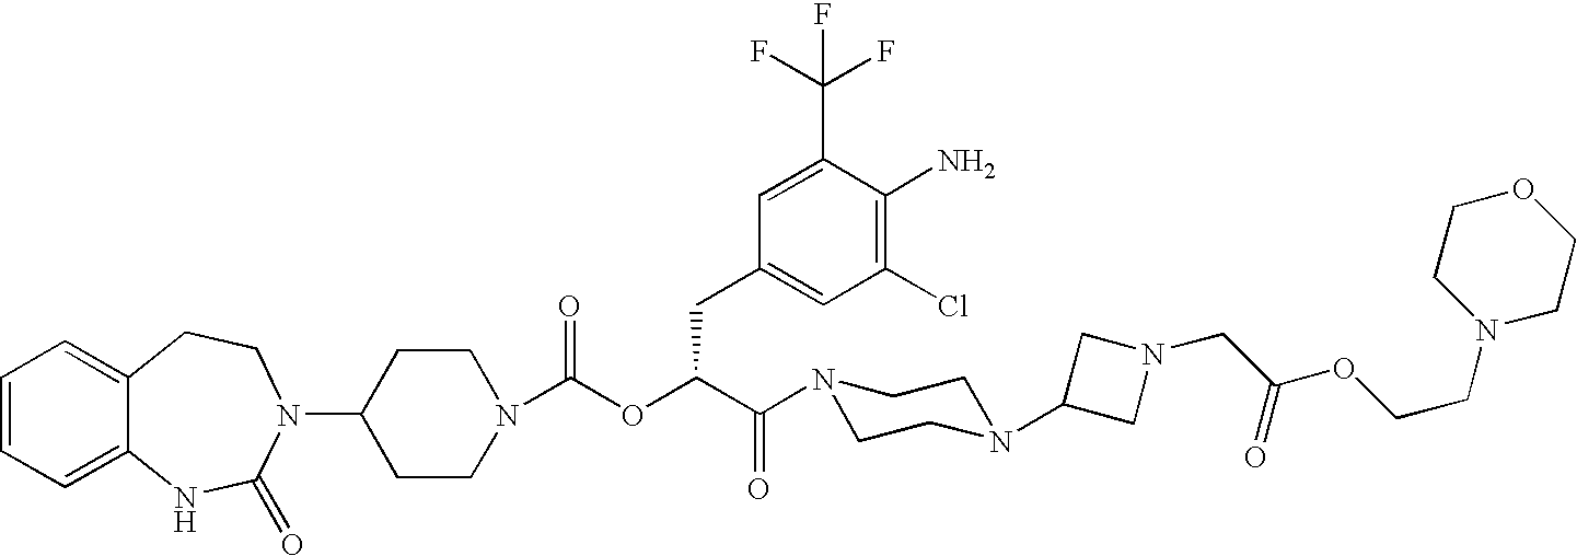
C1(N2C(=O)NC3=CC=CC=C3CC2)CCN(C(OC(C(N2CCN(C3CN(CC(OCCN4CCOCC4)=O)C3)CC2)=O)CC2=CC(Cl)=C(N)C(C(F)(F)F)=C2)=O)CC1
